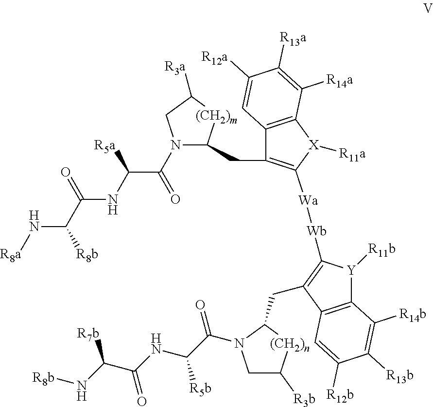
C12=C([X]([R11a])C([Wa][Wb]C3=C(CC4[(CH2)n]C([R3b])CN4C(C(NC(C(N[R8b])[R7b])=O)[R5b])=O)C4=C([Y]3[R11b])C([R14b])=C([R13b])C([R12b])=C4)=C1CC1N(C(C(NC(C(N[R8a])[R8b])=O)[R5a])=O)CC([R3a])[(CH2)m]1)C([R14a])=C([R13a])C([R12a])=C2
